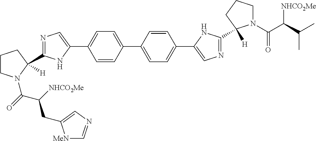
C1=CC(C2=CC=C(C3=CN=C(C4([H])N(C(C(C(C)C)[NHCO2Me])=O)CCC4)N3)C=C2)=CC=C1C1=CN=C(C2([H])CCCN2C(=O)C([NHCO2Me])CC2=CN=C[MeN]2)N1
